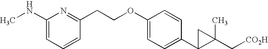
C1(NC)=CC=CC(CCOC2=CC=C(C3C(C[CO2H])(C)C3)C=C2)=N1
